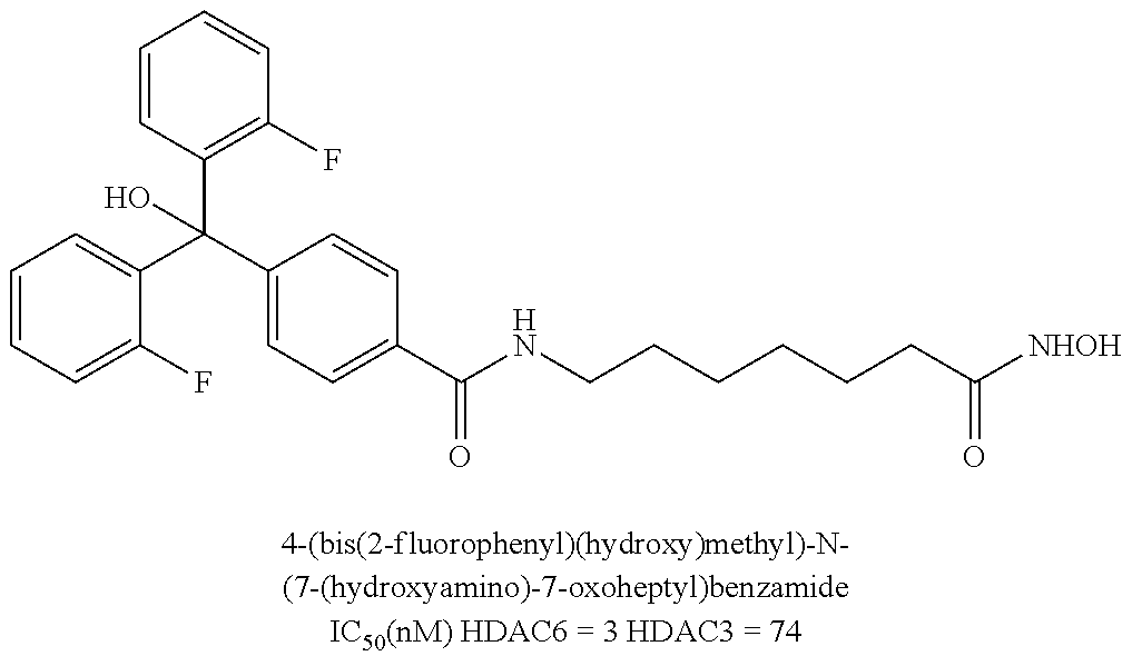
C1=CC=C(F)C(C(C2=CC=C(C(NCCCCCCC([NHOH])=O)=O)C=C2)(C2=C(F)C=CC=C2)O)=C1
